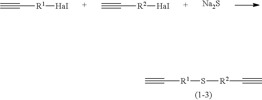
C#C[R1]S[R2]C#C.C#C[R1][HaI].C#C[R2][HaI].[Na2S]
